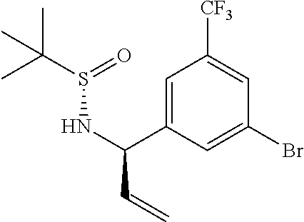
C1=C(C(C=C)NS(C(C)(C)C)=O)C=C(Br)C=C1[CF3]
